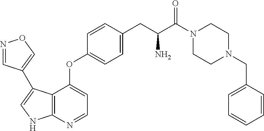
C12=C(N=CC=C1OC1=CC=C(CC(C(=O)N3CCN(CC4=CC=CC=C4)CC3)N)C=C1)NC=C2C1=CON=C1
